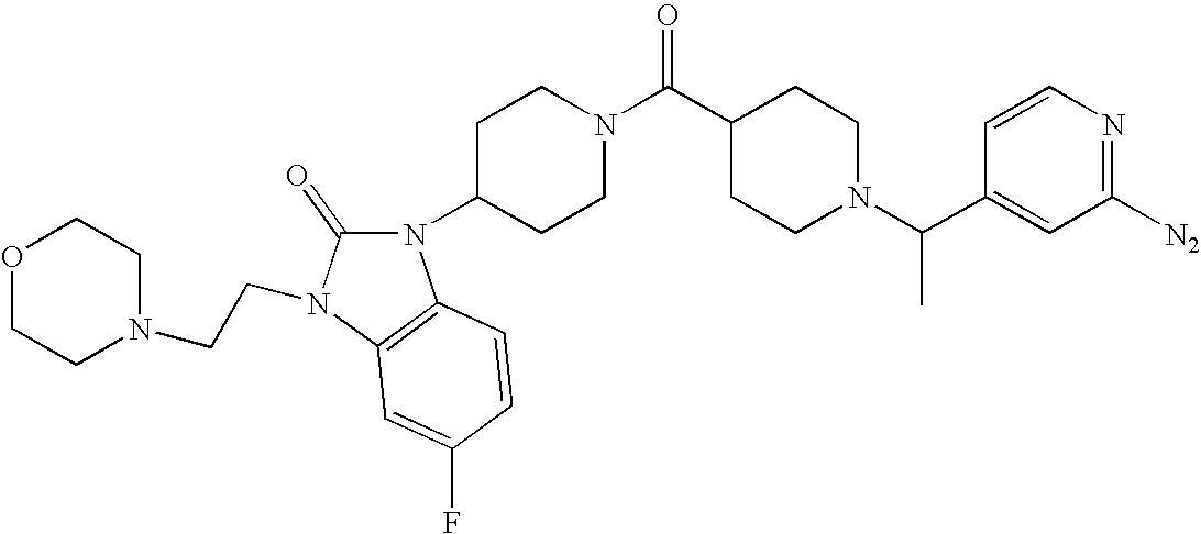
N1(C2CCN(C(=O)C3CCN(C(C4=CC([N2])=NC=C4)C)CC3)CC2)C(=O)N(CCN2CCOCC2)C2=C1C=CC(F)=C2
